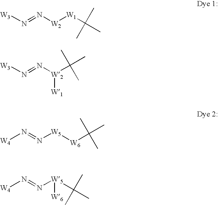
[W3]N=N[W2][W1]C(C)(C)C.[W3]N=N[W2](C(C)(C)C)[W1].[W4]N=N[W5][W6]C(C)(C)C.[W4]N=N[W5](C(C)(C)C)[W6]
